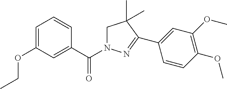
C1=C(OCC)C=C(C(N2CC(C)(C)C(C3=CC(OC)=C(OC)C=C3)=N2)=O)C=C1
